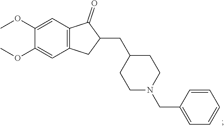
C1=C(OC)C(OC)=CC2=C1C(=O)C(CC1CCN(CC3=CC=CC=C3)CC1)C2
